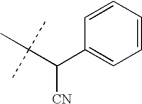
C(C(C1=CC=CC=C1)[CN])(C)(C)C
